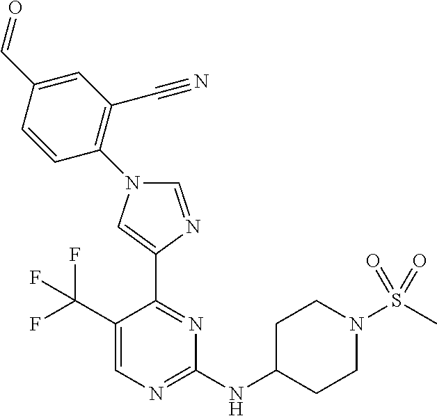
C1(NC2CCN(S(C)(=O)=O)CC2)=NC=C(C(F)(F)F)C(C2=CN(C3=C(C#N)C=C(C=O)C=C3)C=N2)=N1
